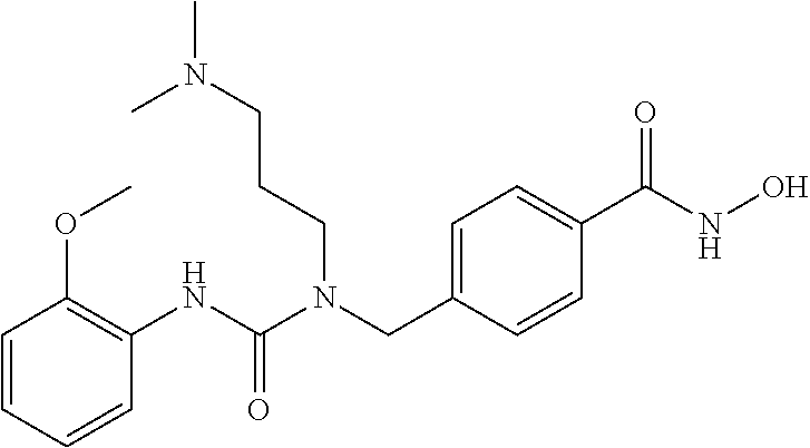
C1=CC=CC(NC(N(CC2=CC=C(C(NO)=O)C=C2)CCCN(C)C)=O)=C1OC
